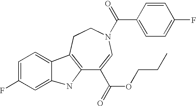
C12=C(CCN(C(=O)C3=CC=C(F)C=C3)C=C1C(OCCC)=O)C1=CC=C(F)C=C1N2
